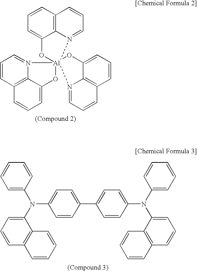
C1=CC2=C3C(=C1)O[Al]14(N3=CC=C2)(OC2=CC=CC3=C2N1=CC=C3)N1=CC=CC2=C1C(=CC=C2)O4.N(C1=CC=C(C2=CC=C(N(C3=CC=CC=C3)C3=CC=CC4=C3C=CC=C4)C=C2)C=C1)(C1=CC=CC=C1)C1=CC=CC2=C1C=CC=C2
